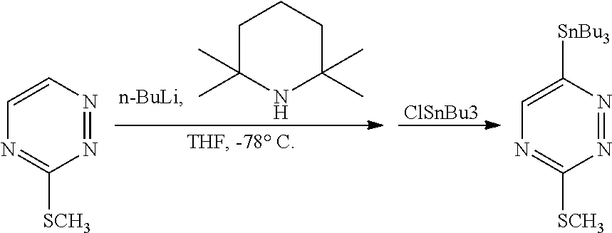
C1C(C)(C)NC(C)(C)CC1.N1=NC=CN=C1[SCH3].[ClSnBu3].N1=NC([SnBu3])=CN=C1[SCH3]
